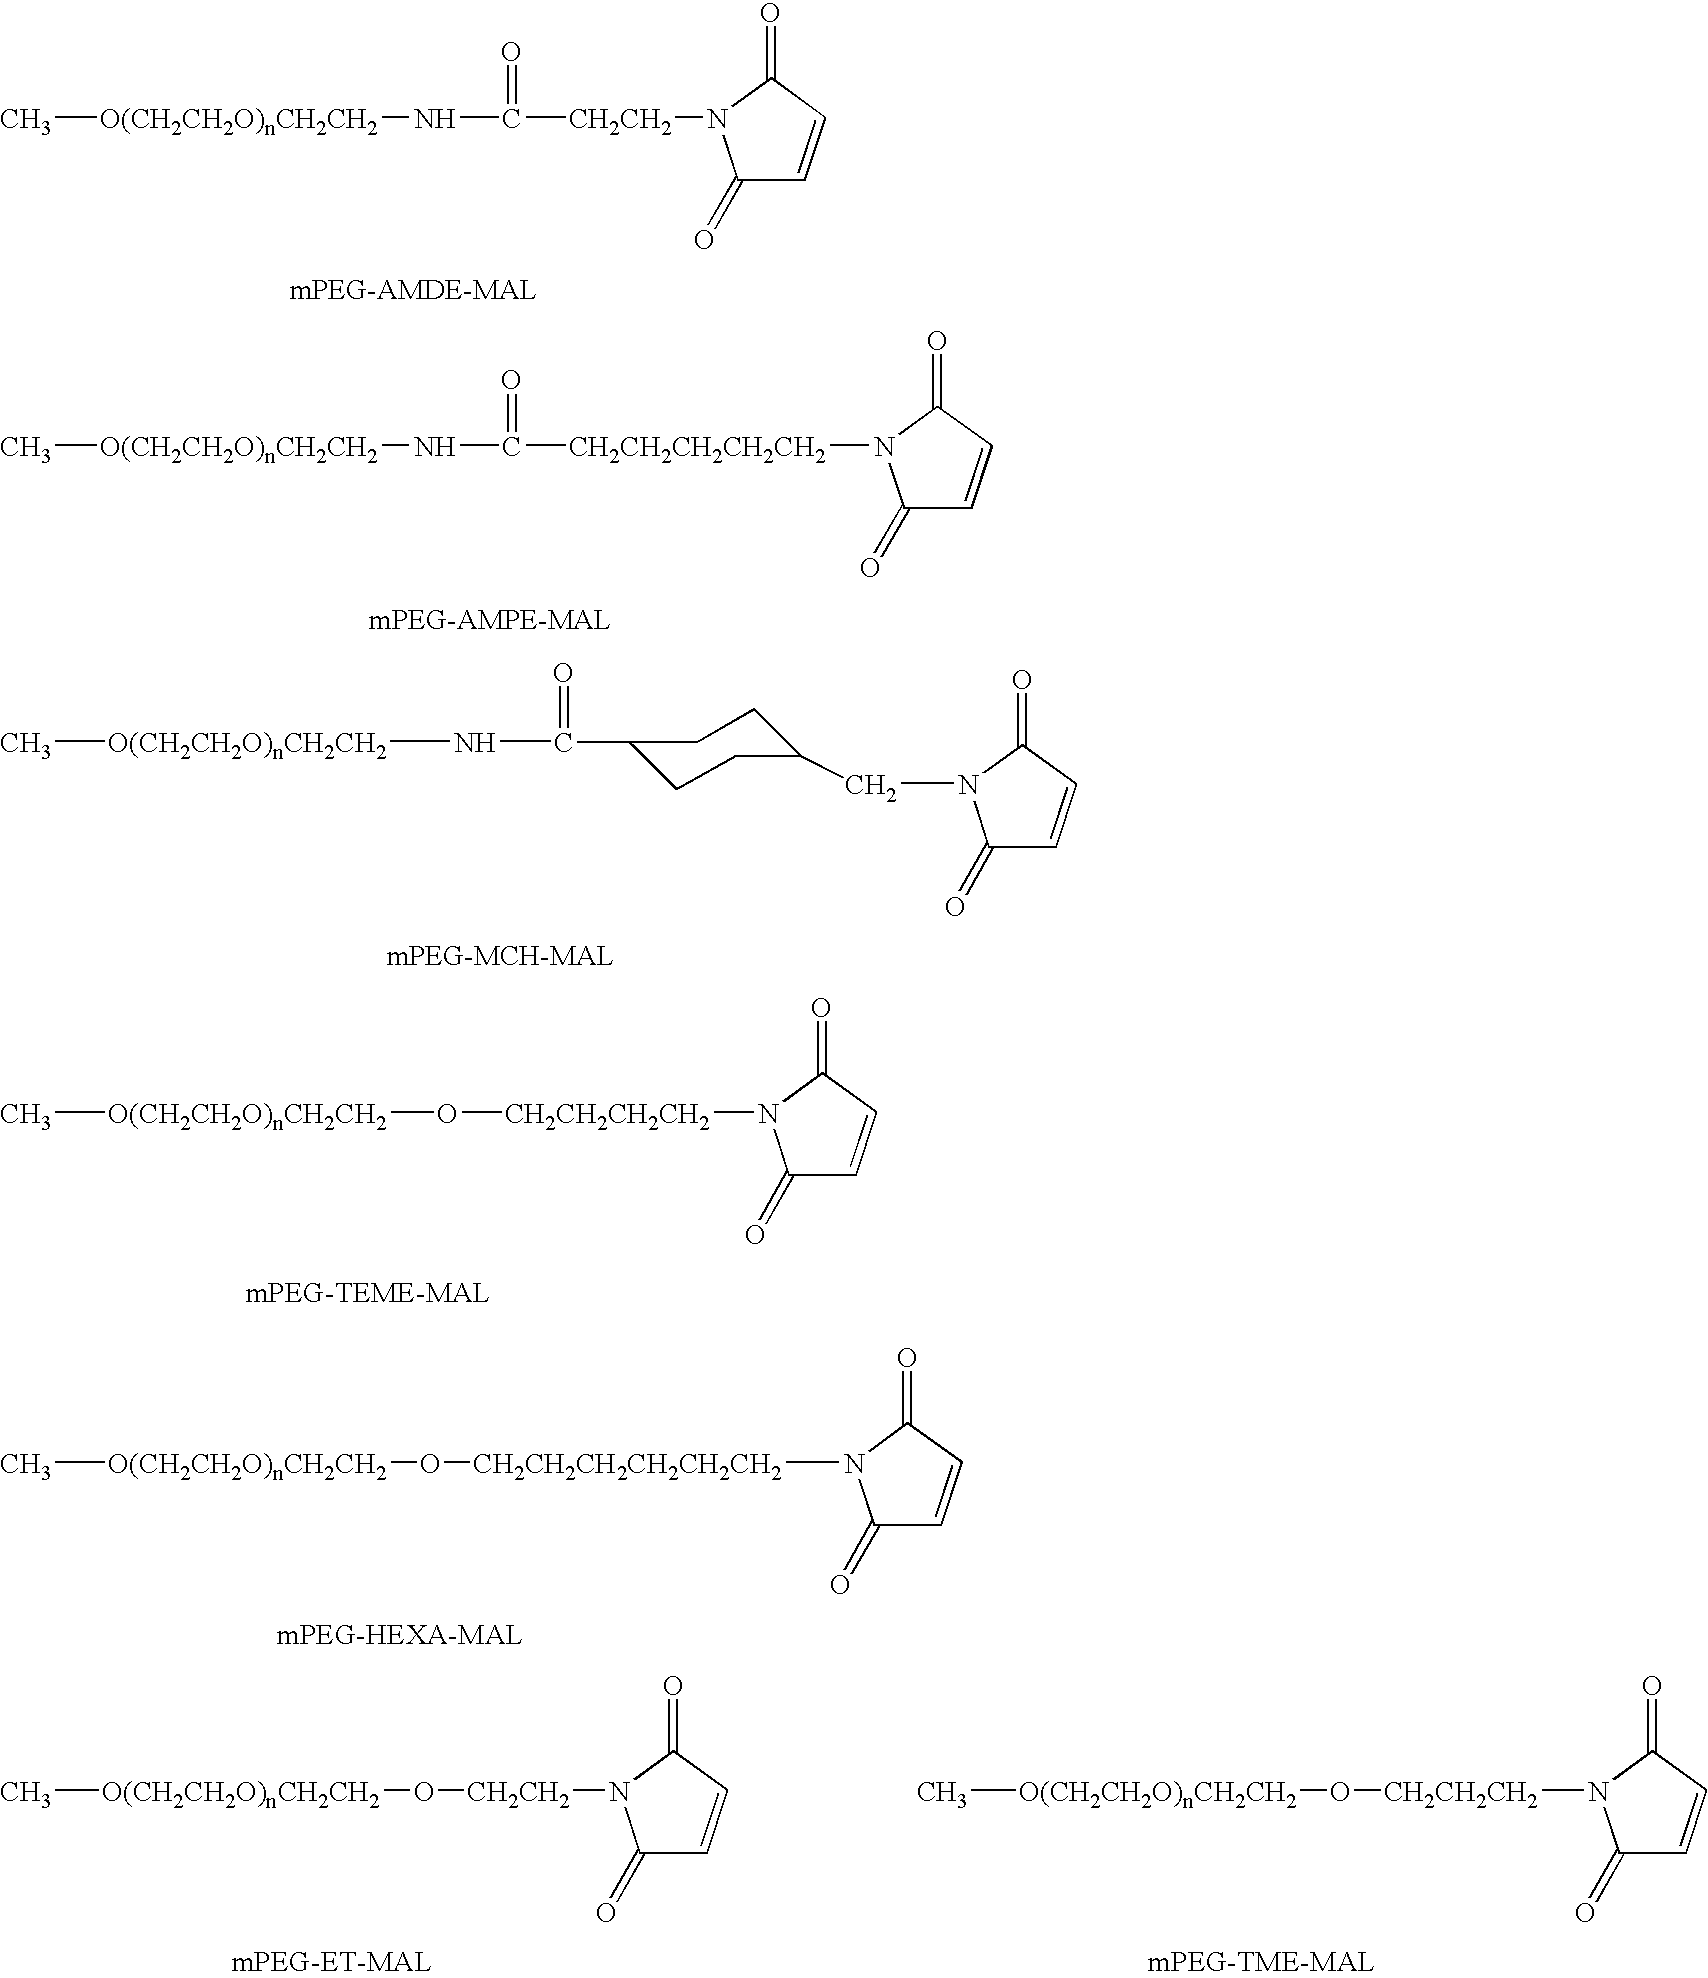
C[O(CH2CH2O)nCH2CH2]NC([CH2CH2]N1C(=O)C=CC1=O)=O.C[O(CH2CH2O)nCH2CH2]NC([CH2CH2CH2CH2CH2]N1C(=O)C=CC1=O)=O.C1(C(N[O(CH2CH2O)nCH2CH2]C)=O)CCC(CN2C(=O)C=CC2=O)CC1.O([O(CH2CH2O)nCH2CH2]C)[CH2CH2CH2CH2]N1C(=O)C=CC1=O.O([O(CH2CH2O)nCH2CH2]C)[CH2CH2CH2CH2CH2CH2]N1C(=O)C=CC1=O.O([O(CH2CH2O)nCH2CH2]C)[CH2CH2]N1C(=O)C=CC1=O.O([O(CH2CH2O)nCH2CH2]C)[CH2CH2CH2]N1C(=O)C=CC1=O
